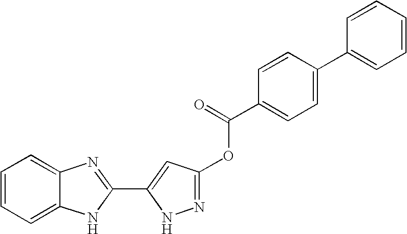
C1=CC=C2C(=C1)N=C(C1=CC(OC(C3=CC=C(C4=CC=CC=C4)C=C3)=O)=NN1)N2
